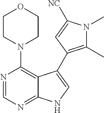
N1(C2=C3C(=NC=N2)NC=C3C2=C(C)N(C)C([NC])=C2)CCOCC1
